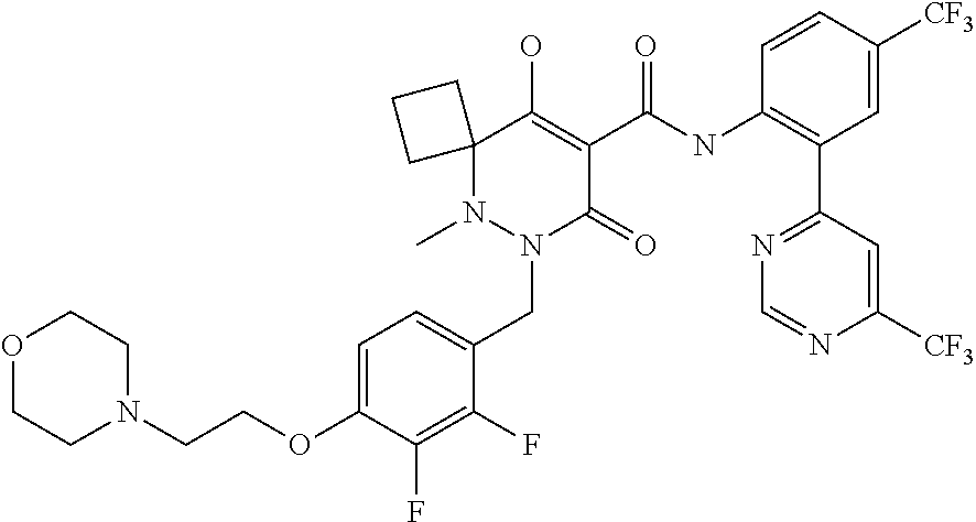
C1=C(OCCN2CCOCC2)C(F)=C(F)C(CN2N(C)C3(CCC3)C(O)=C(C(=O)NC3=C(C4=NC=NC([CF3])=C4)C=C([CF3])C=C3)C2=O)=C1
